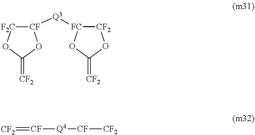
[CF]1([Q3][FC]2[CF2]OC(=[CF2])O2)[F2C]OC(=[CF2])O1.[CF2]=[CF][Q4][CF][CF2]
